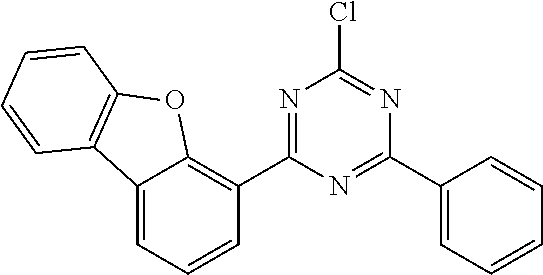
ClC1=NC(C2=CC=CC=C2)=NC(C2=C3C(=CC=C2)C2=C(O3)C=CC=C2)=N1
